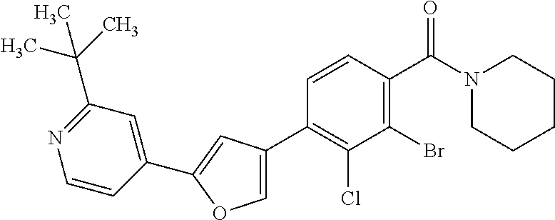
C1(C2=CC(C3=C(Cl)C(Br)=C(C(N4CCCCC4)=O)C=C3)=CO2)=CC(C(C)(C)C)=NC=C1
